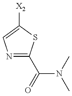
N1=C(C(N(C)C)=O)SC([X2])=C1
